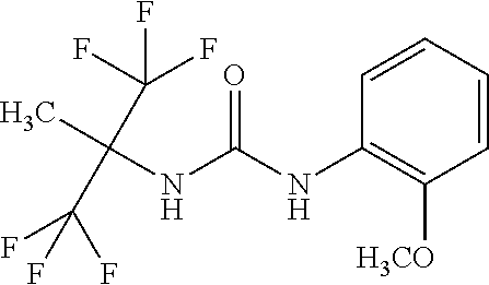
O=C(NC1=C([H3CO])C=CC=C1)NC(C)(C(F)(F)F)C(F)(F)F
